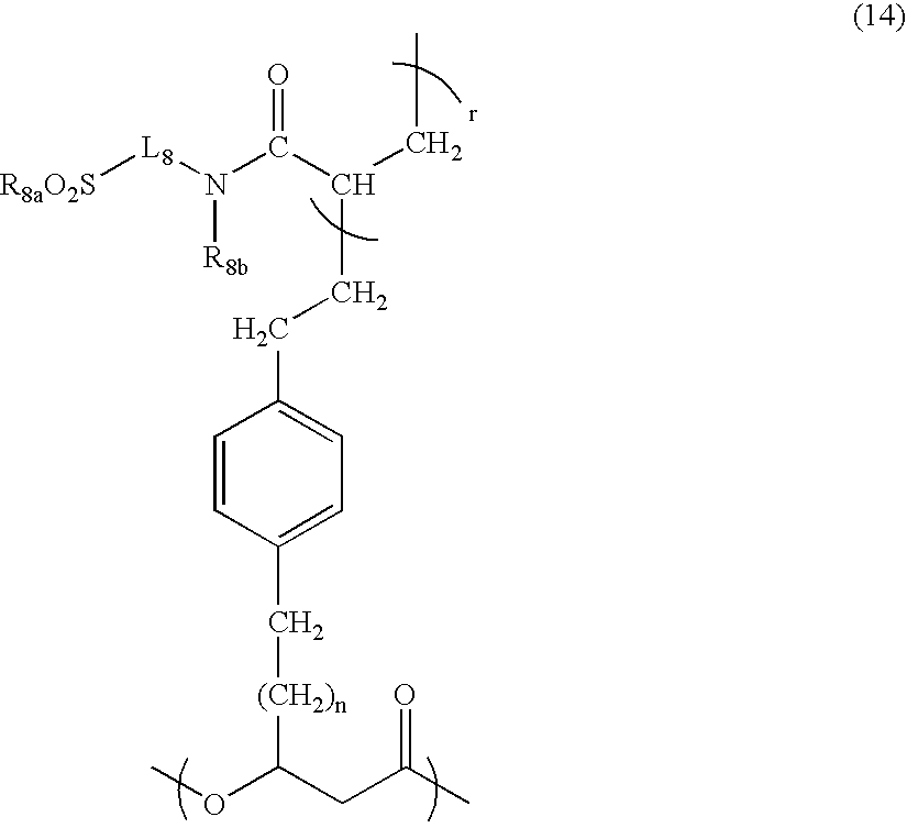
C1=CC(C[(CH2)n]C(OC)CC(C)=O)=CC=C1CCC(C(N([L8][R8aO2S])[R8b])=O)CC
